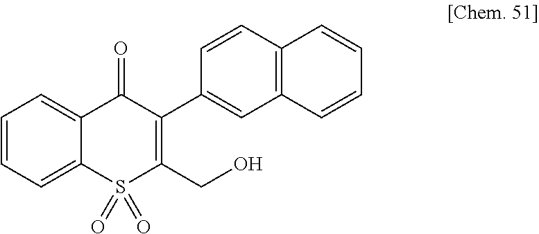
C1=CC=C2C(=C1)C(=O)C(C1=CC3=C(C=C1)C=CC=C3)=C(CO)S2(=O)=O
